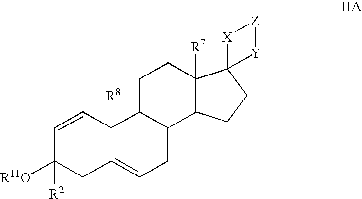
C1=CC2([R8])C3C(C4C([R7])(CC3)C3(CC4)[Y][Z][X]3)CC=C2CC1([R2])[R11O]
